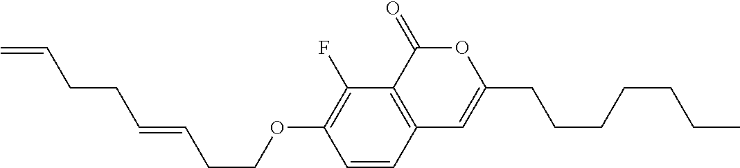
C1=CC2=C(C(F)=C1OCCC=CCCC=C)C(=O)OC(CCCCCCC)=C2
